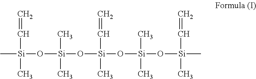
C[Si](O[Si](O[Si](O[Si](O[Si](C)(C=C)C)(C)C)(C=C)C)(C)C)(C=C)C
